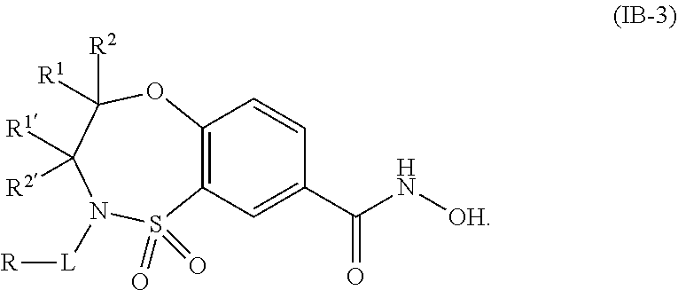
C12=C(C=C(C(N[OH])=O)C=C1)S(=O)(=O)N([L][R])C([R1])([R2])C([R2])([R1])O2
